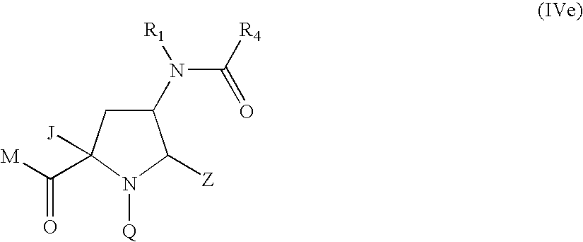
C1(N(C([R4])=O)[R1])CC([J])(C([M])=O)N([Q])C1[Z]
